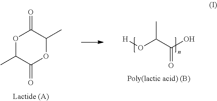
[H]OC(C(O)=O)C.O1C(C)C(=O)OC(C)C1=O
